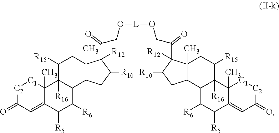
[C2]1C(=O)C=C2C(C)([C1]1)C1([R16])C(C([R6])C2[R5])C2C(C)(CC1[R15])C(C(CO[L]OCC(C1([R12])C3(C)C(C4C([R6])C([R5])C5=CC(=O)[C2][C1]C5(C)C4([R16])C([R15])C3)CC1[R10])=O)=O)([R12])C([R10])C2
